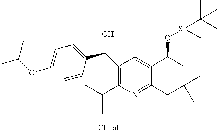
C1(C(C2=CC=C(OC(C)C)C=C2)O)=C(C(C)C)N=C2C(=C1C)C(O[Si](C)(C)C(C)(C)C)CC(C)(C)C2
